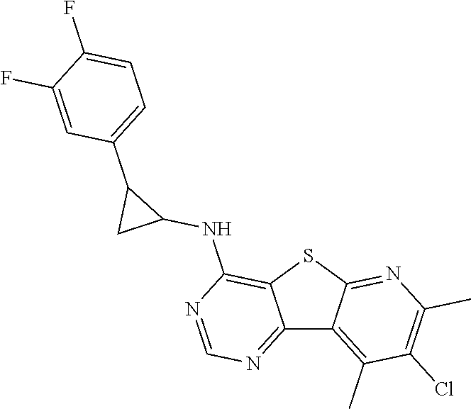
C12=NC=NC(NC3C(C4=CC=C(F)C(F)=C4)C3)=C1SC1=NC(C)=C(Cl)C(C)=C21
